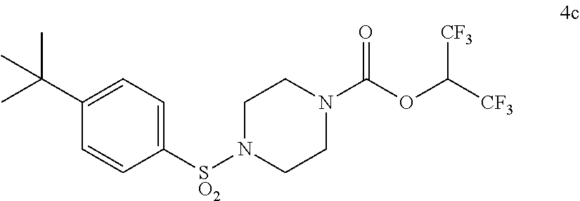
N1(C(OC([CF3])[CF3])=O)CCN([SO2]C2=CC=C(C(C)(C)C)C=C2)CC1
